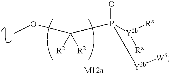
COC([R2])([R2])P(=O)([Y2b]([Rx])[Rx])[Y2b][W3]
